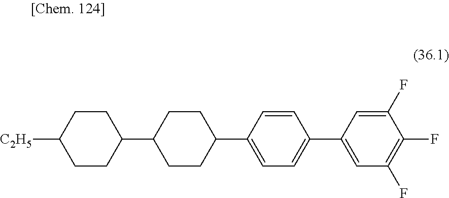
C1CC([C2H5])CCC1C1CCC(C2=CC=C(C3=CC(F)=C(F)C(F)=C3)C=C2)CC1
